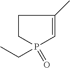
C1CP(CC)(=O)C=C1C
